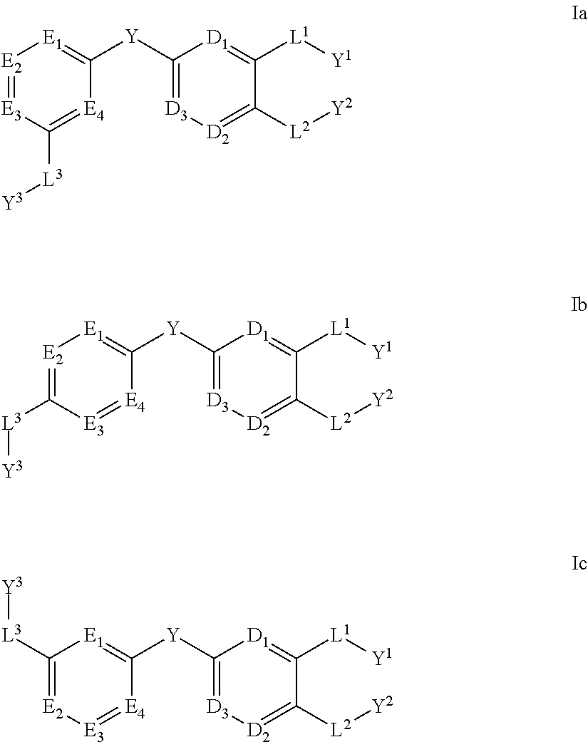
[E2]1=[E3]C([L3][Y3])=[E4]C([Y]C2=[D3][D2]=C([L2][Y2])C([L1][Y1])=[D1]2)=[E1]1.[E2]1=C([L3][Y3])[E3]=[E4]C([Y]C2=[D3][D2]=C([L2][Y2])C([L1][Y1])=[D1]2)=[E1]1.C1([L3][Y3])=[E2][E3]=[E4]C([Y]C2=[D3][D2]=C([L2][Y2])C([L1][Y1])=[D1]2)=[E1]1
